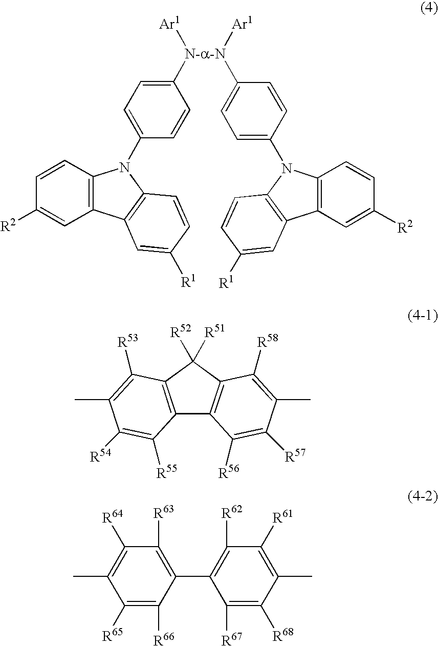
C12=C(C([R51])([R52])C3=C1C([R56])=C([R57])C(C)=C3[R58])C([R53])=C(C)C([R54])=C2[R55].C1(C)=C([R61])C([R62])=C(C2=C([R63])C([R64])=C(C)C([R65])=C2[R66])C([R67])=C1[R68].C1=C(N2C3=C(C=C([R2])C=C3)C3=C2C=CC([R1])=C3)C=CC([N-a-N](C2=CC=C(N3C4=C(C=C([R2])C=C4)C4=C3C=CC([R1])=C4)C=C2)([Ar1])[Ar1])=C1
